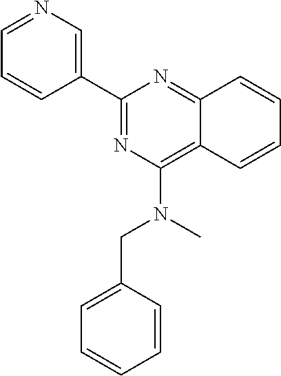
C1=CC2=NC(C3=CN=CC=C3)=NC(N(CC3=CC=CC=C3)C)=C2C=C1
